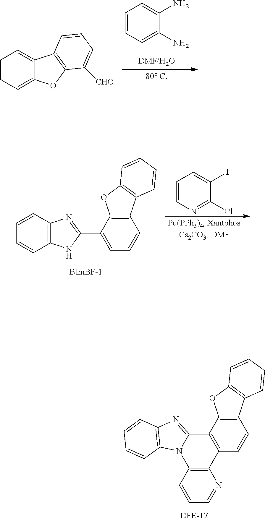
C1=CN=C(Cl)C(I)=C1.C12=C(NC(C3=CC=CC4=C3OC3=C4C=CC=C3)=N1)C=CC=C2.C12=C(C=CC3=C1OC1=C3C=CC=C1)C1=C(N3C2=NC2=C3C=CC=C2)C=CC=N1.C1=CC=C2C(=C1)C1=C(O2)C([CHO])=CC=C1.C1=CC=C(N)C(N)=C1
